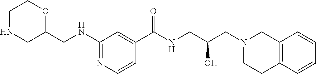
C1(NCC2OCCNC2)=NC=CC(C(NCC(CN2CCC3=C(C2)C=CC=C3)O)=O)=C1
